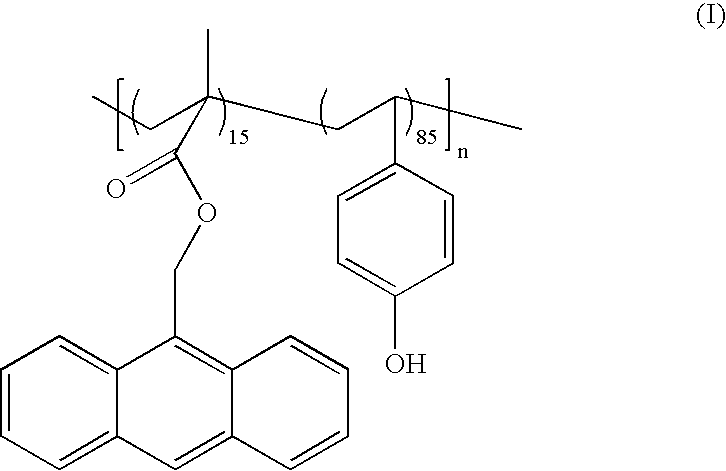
C1=C2C(=CC=C1)C(COC(=O)C(CC(C1=CC=C(O)C=C1)C)(CC)C)=C1C(=C2)C=CC=C1
